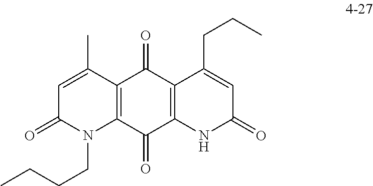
C12=C(C(=O)C3=C(C1=O)C(CCC)=CC(=O)N3)N(CCCC)C(=O)C=C2C
